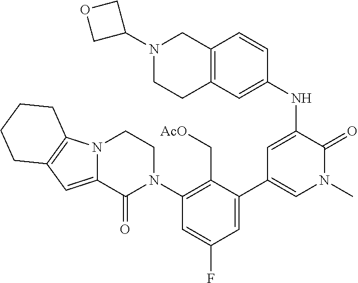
C1(C2=CN(C)C(=O)C(NC3=CC4=C(C=C3)CN(C3COC3)CC4)=C2)=CC(F)=CC(N2CCN3C(=CC4=C3CCCC4)C2=O)=C1C[AcO]
